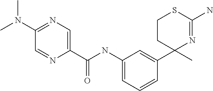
C1(C)(C2=CC(NC(C3=CN=C(N(C)C)C=N3)=O)=CC=C2)N=C(N)SCC1
